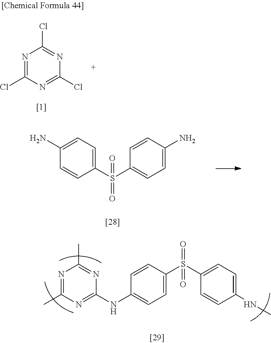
N1=C(Cl)N=C(Cl)N=C1Cl.C1(NC2=NC(C)=NC(C)=N2)=CC=C(S(C2=CC=C(NC)C=C2)(=O)=O)C=C1.C1(N)=CC=C(S(C2=CC=C(N)C=C2)(=O)=O)C=C1
